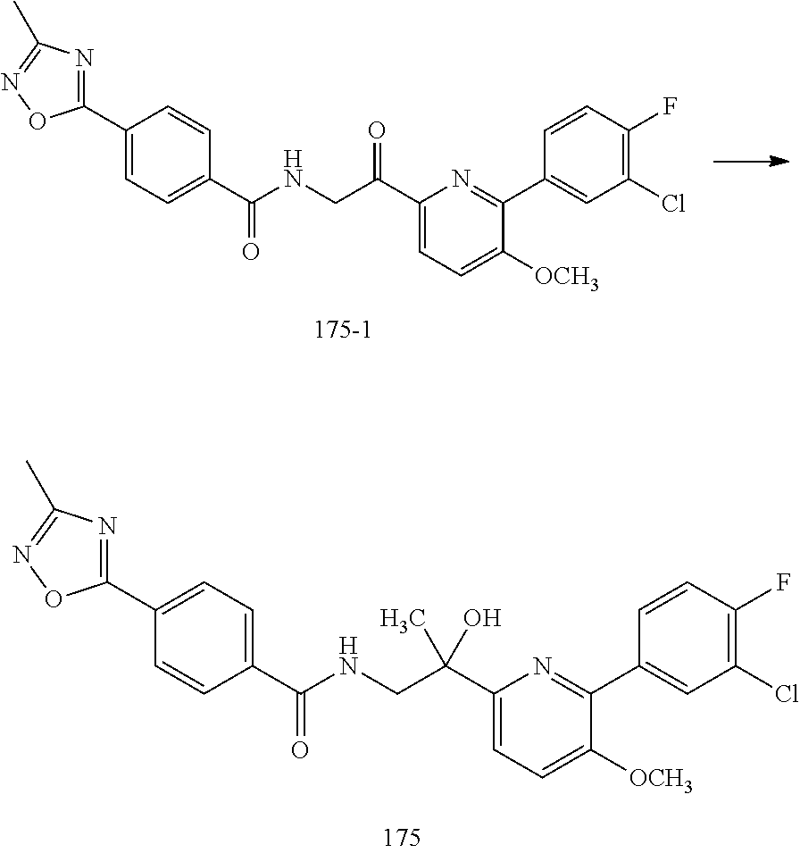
C1(C2=NC(C)=NO2)=CC=C(C(NCC(C2=CC=C([OCH3])C(C3=CC(Cl)=C(F)C=C3)=N2)=O)=O)C=C1.C1(C2=NC(C)=NO2)=CC=C(C(NCC(C2=CC=C([OCH3])C(C3=CC(Cl)=C(F)C=C3)=N2)(O)C)=O)C=C1
